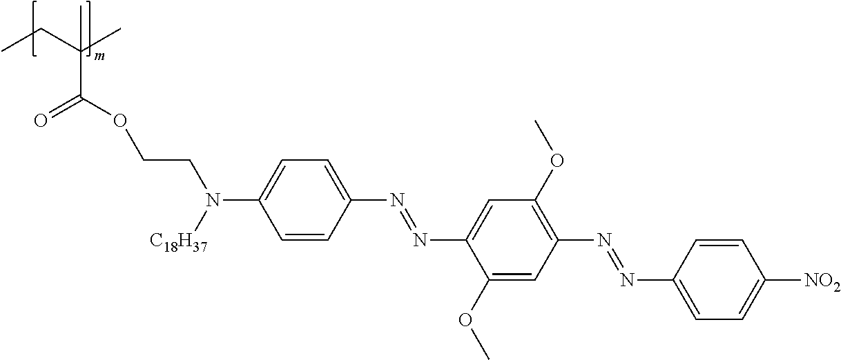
C(C(OCCN(C1=CC=C(N=NC2=CC(OC)=C(N=NC3=CC=C([NO2])C=C3)C=C2OC)C=C1)[C18H37])=O)(C)(CC)C
